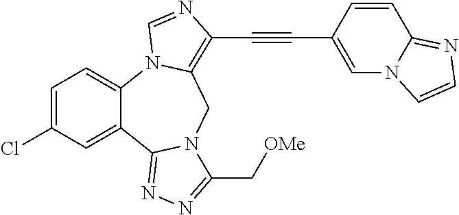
C1=C(Cl)C=C2C(=C1)N1C(=C(C#CC3=CN4C(=NC=C4)C=C3)N=C1)CN1C2=NN=C1C[OMe]
